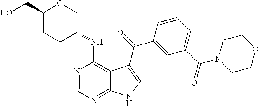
C1=C(C(N2CCOCC2)=O)C=C(C(=O)C2=CNC3=NC=NC(NC4COC(CO)CC4)=C32)C=C1
